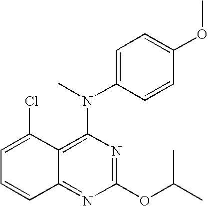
C12=NC(OC(C)C)=NC(N(C3=CC=C(OC)C=C3)C)=C1C(Cl)=CC=C2
